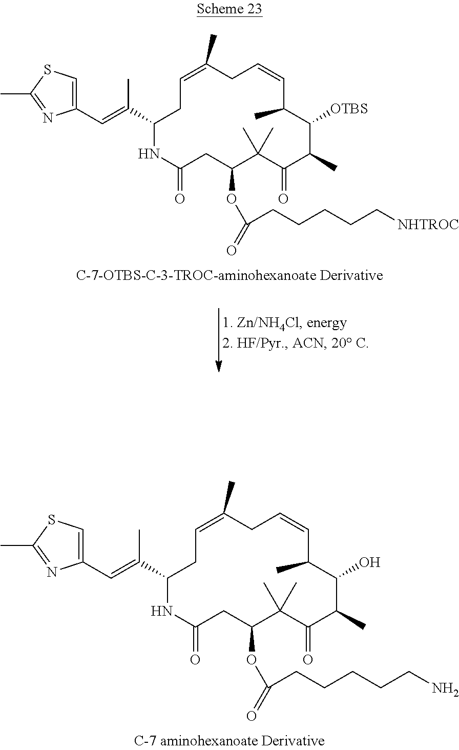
C1(C(C)=CC2=CSC(C)=N2)NC(=O)CC(OC(=O)CCCCCN)C(C)(C)C(=O)C(C)C(O)C(C)C=CCC(C)=CC1.C1(C(C)=CC2=CSC(C)=N2)NC(=O)CC(OC(=O)CCCCC[NHTROC])C(C)(C)C(=O)C(C)C([OTBS])C(C)C=CCC(C)=CC1
